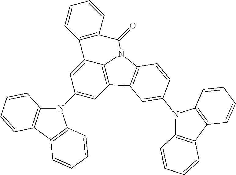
C1(N2C3=C(C4=C2C=CC=C4)C=CC=C3)=CC2=C3C(=C1)C1=C(C=CC=C1)C(=O)N3C1=C2C=C(N2C3=C(C4=C2C=CC=C4)C=CC=C3)C=C1
